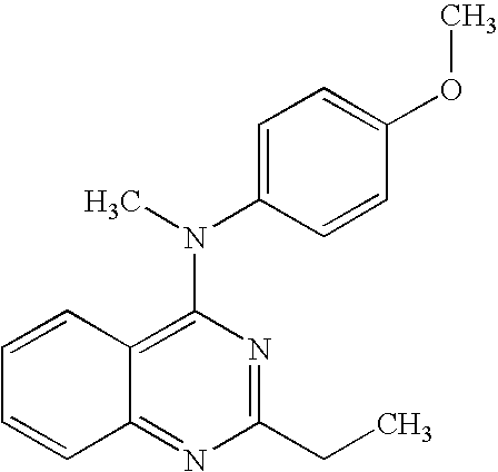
C12=C(N(C)C3=CC=C(OC)C=C3)N=C(CC)N=C1C=CC=C2
